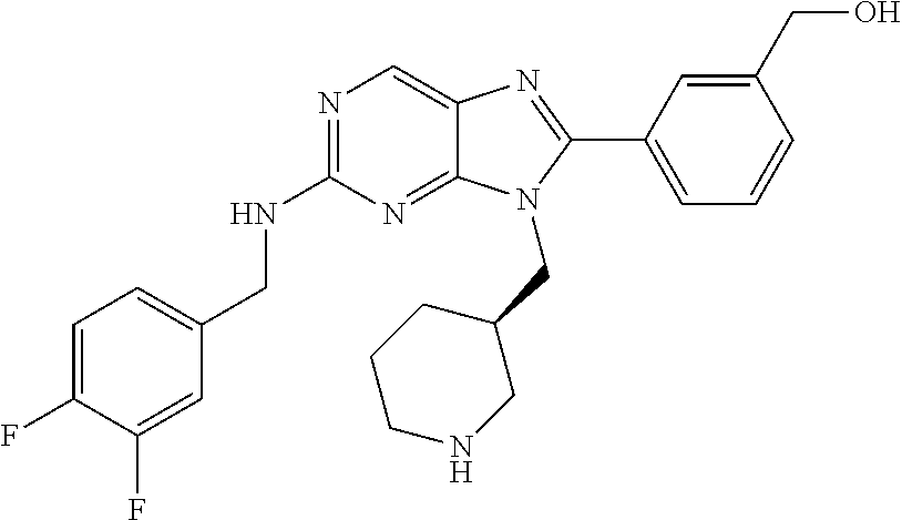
C1=C(F)C(F)=CC(CNC2=NC=C3C(=N2)N(CC2CCCNC2)C(C2=CC=CC(CO)=C2)=N3)=C1
